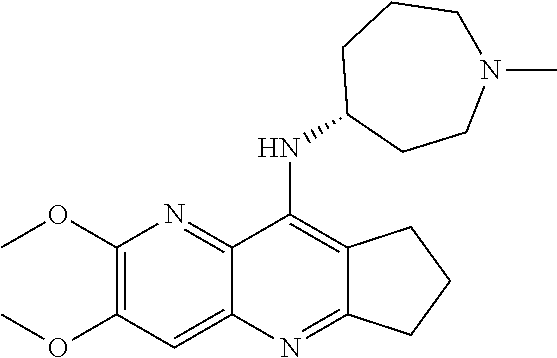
C1(OC)=C(OC)C=C2C(=N1)C(NC1CCN(C)CCC1)=C1C(=N2)CCC1
